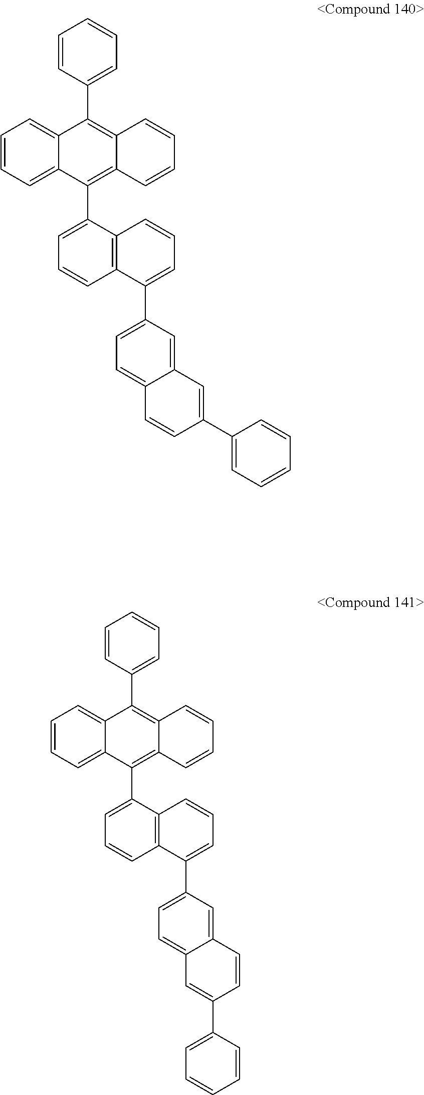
C1=C2C=CC(C3=CC=CC=C3)=CC2=CC=C1C1=CC=CC2=C1C=CC=C2C1=C2C(=C(C3=CC=CC=C3)C3=CC=CC=C13)C=CC=C2.C1=CC=CC=C1C1=C2C=CC=CC2=C(C2=CC=CC3=C2C=CC=C3C2=CC=C3C(=C2)C=C(C2=CC=CC=C2)C=C3)C2=CC=CC=C12
